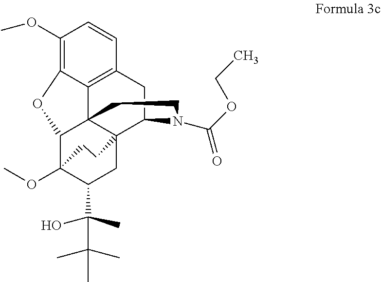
C1(OC)=C2C3=C(C=C1)CC1C45C3(C(C(OC)(C(C(C(C)(C)C)(O)C)C4)CC5)O2)CCN1C(OCC)=O
